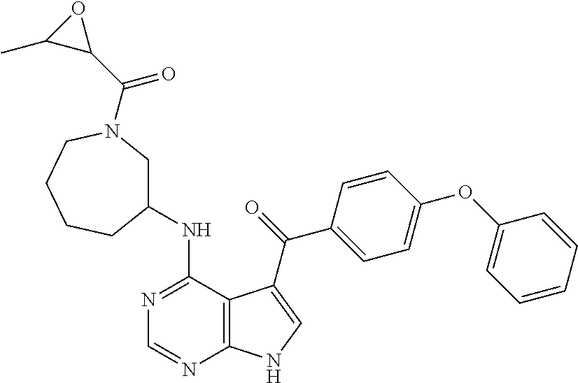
N1=C(NC2CN(C(C3C(C)O3)=O)CCCC2)C2=C(N=C1)NC=C2C(=O)C1=CC=C(OC2=CC=CC=C2)C=C1
